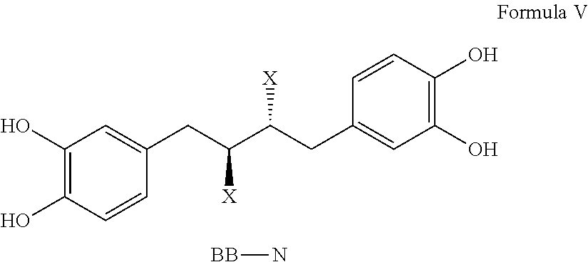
C1(O)=C(O)C=CC(CC(C(CC2=CC(O)=C(O)C=C2)[X])[X])=C1.[BB]N
